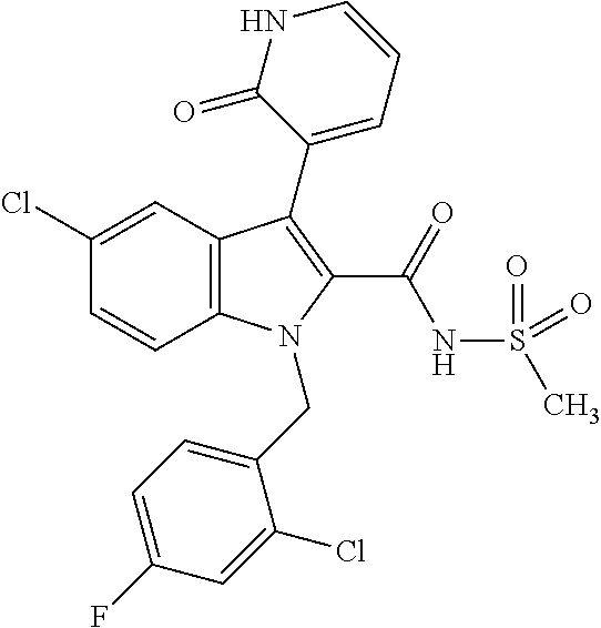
C1(Cl)=CC2=C(C=C1)N(CC1=CC=C(F)C=C1Cl)C(C(NS(C)(=O)=O)=O)=C2C1=CC=CNC1=O
